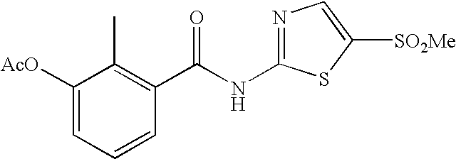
C1([AcO])=CC=CC(C(NC2=NC=C([SO2Me])S2)=O)=C1C
